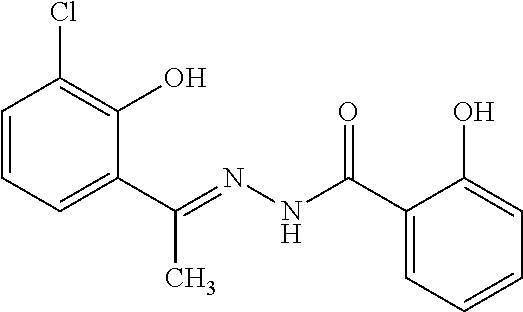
C1=CC=C(C(=NNC(C2=CC=CC=C2O)=O)C)C(O)=C1Cl
